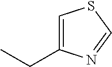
C(C1=CSC=N1)C
